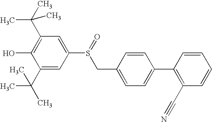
C1=C(S(=O)CC2=CC=C(C3=C(C#N)C=CC=C3)C=C2)C=C(C(C)(C)C)C(O)=C1C(C)(C)C
